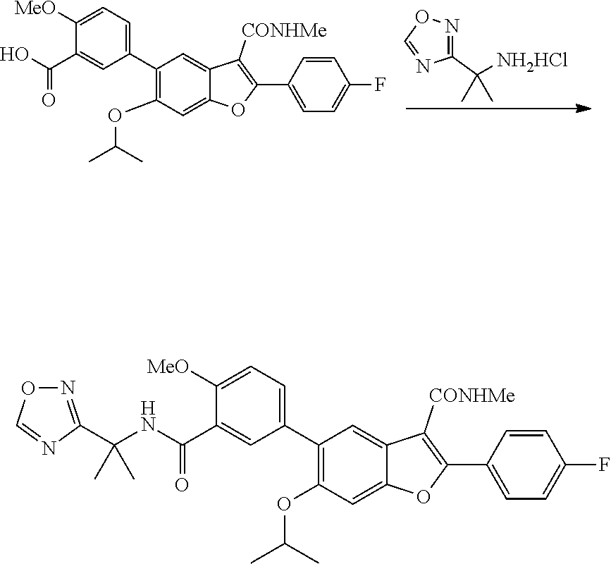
C1(OC(C)C)=C(C2=CC=C([MeO])C(C(O)=O)=C2)C=C2C(=C1)OC(C1=CC=C(F)C=C1)=C2[CONHMe].C1(C([NH2HCl])(C)C)=NOC=N1.C1(OC(C)C)=C(C2=CC=C([MeO])C(C(NC(C)(C)C3=NOC=N3)=O)=C2)C=C2C(=C1)OC(C1=CC=C(F)C=C1)=C2[CONHMe]
